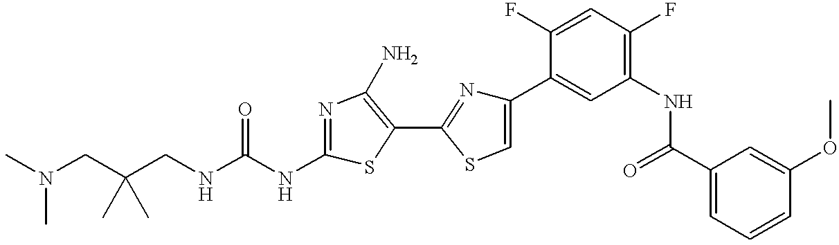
N(C(NC1=NC(N)=C(C2=NC(C3=CC(NC(C4=CC=CC(OC)=C4)=O)=C(F)C=C3F)=CS2)S1)=O)CC(CN(C)C)(C)C
